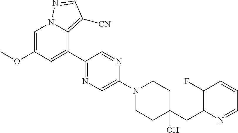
C1(O)(CC2=C(F)C=CC=N2)CCN(C2=CN=C(C3=CC(OC)=CN4C3=C([CN])C=N4)C=N2)CC1
